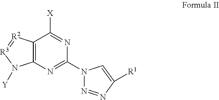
[Y]N1C2=C(C([X])=NC(N3N=NC([R1])=C3)=N2)[R2]=[R3]1
